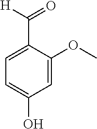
C1=C(OC)C(C(=O)[H])=CC=C1O
